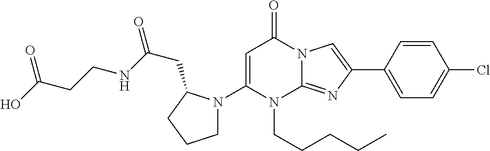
N1(C2=CC(=O)N3C(=NC(C4=CC=C(Cl)C=C4)=C3)N2CCCCC)CCCC1CC(NCCC(O)=O)=O
